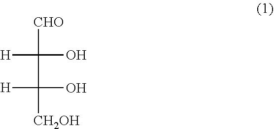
[CHO]C(C([CH2OH])(O)[H])(O)[H]
